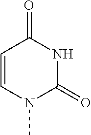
C1=CN(C)C(=O)NC1=O
